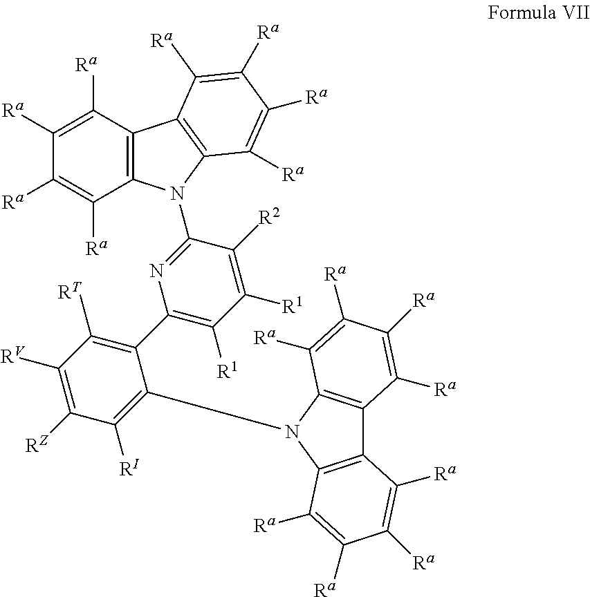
N1=C(N2C3=C(C([Ra])=C([Ra])C([Ra])=C3[Ra])C3=C2C([Ra])=C([Ra])C([Ra])=C3[Ra])C([R2])=C([R1])C([R1])=C1C1=C([RT])C([RV])=C([RZ])C([RI])=C1N1C2=C(C3=C1C([Ra])=C([Ra])C([Ra])=C3[Ra])C([Ra])=C([Ra])C([Ra])=C2[Ra]
